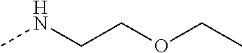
CNCCOCC
